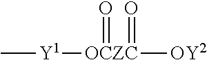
C[Y1][OCZC]([OY2])(=O)=O
